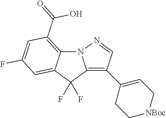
C12=C(C3=CC[NBoc]CC3)C=NN1C1=C(C(=O)O)C=C(F)C=C1C2(F)F
